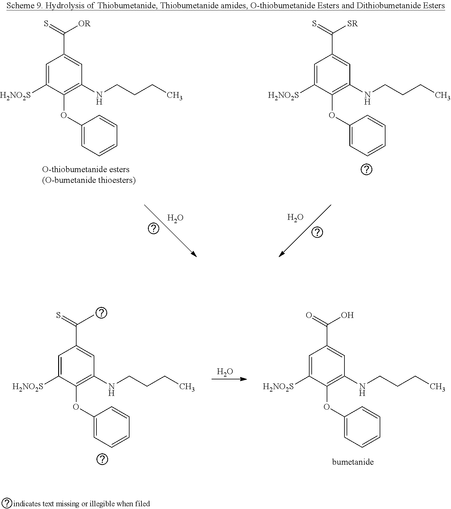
C1=C([H2NO2S])C(OC2=CC=CC=C2)=C(NCCCC)C=C1C(=S)C.O.C1=C([H2NO2S])C(OC2=CC=CC=C2)=C(NCCCC)C=C1C(=O)O.C1=C([H2NO2S])C(OC2=CC=CC=C2)=C(NCCCC)C=C1C(=S)[OR].C1=C([H2NO2S])C(OC2=CC=CC=C2)=C(NCCCC)C=C1C(=S)[SR].O.O
